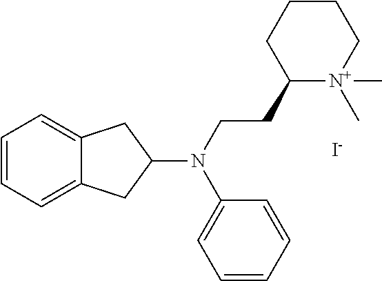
C1=CC=C2C(=C1)CC(N(CCC1[N+](C)(C)CCCC1)C1=CC=CC=C1)C2.[I-]
